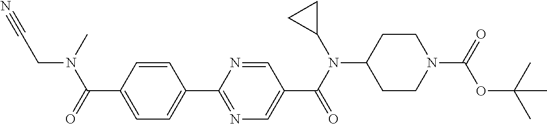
C1(C(=O)N(CC#N)C)=CC=C(C2=NC=C(C(N(C3CC3)C3CCN(C(=O)OC(C)(C)C)CC3)=O)C=N2)C=C1
